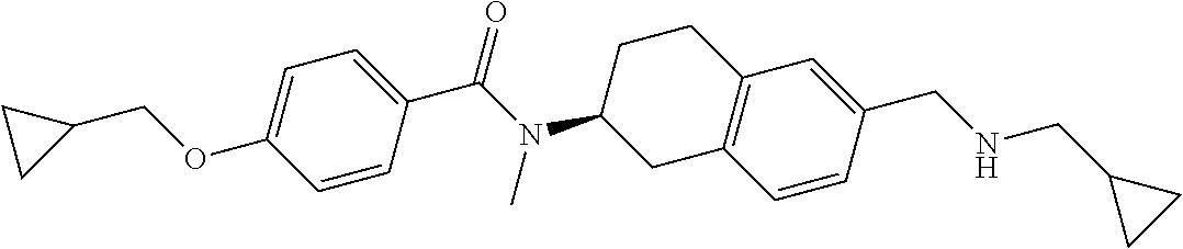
C1=C(OCC2CC2)C=CC(C(N(C2CC3=C(CC2)C=C(CNCC2CC2)C=C3)C)=O)=C1
